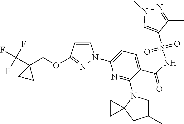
C1=CC(OCC2(C(F)(F)F)CC2)=NN1C1=CC=C(C(=O)NS(=O)(=O)C2=CN(C)N=C2C)C(N2CC(C)CC23CC3)=N1
